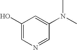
C1(O)=CN=CC(N(C)C)=C1
